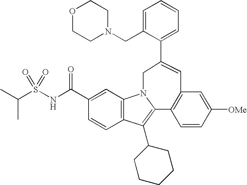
C1(C(NS(C(C)C)(=O)=O)=O)=CC2=C(C=C1)C(C1CCCCC1)=C1N2CC(C2=CC=CC=C2CN2CCOCC2)=CC2=C1C=CC([OMe])=C2
